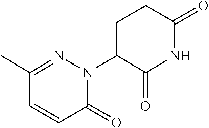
C1(=O)N(C2C(=O)NC(=O)CC2)N=C(C)C=C1
